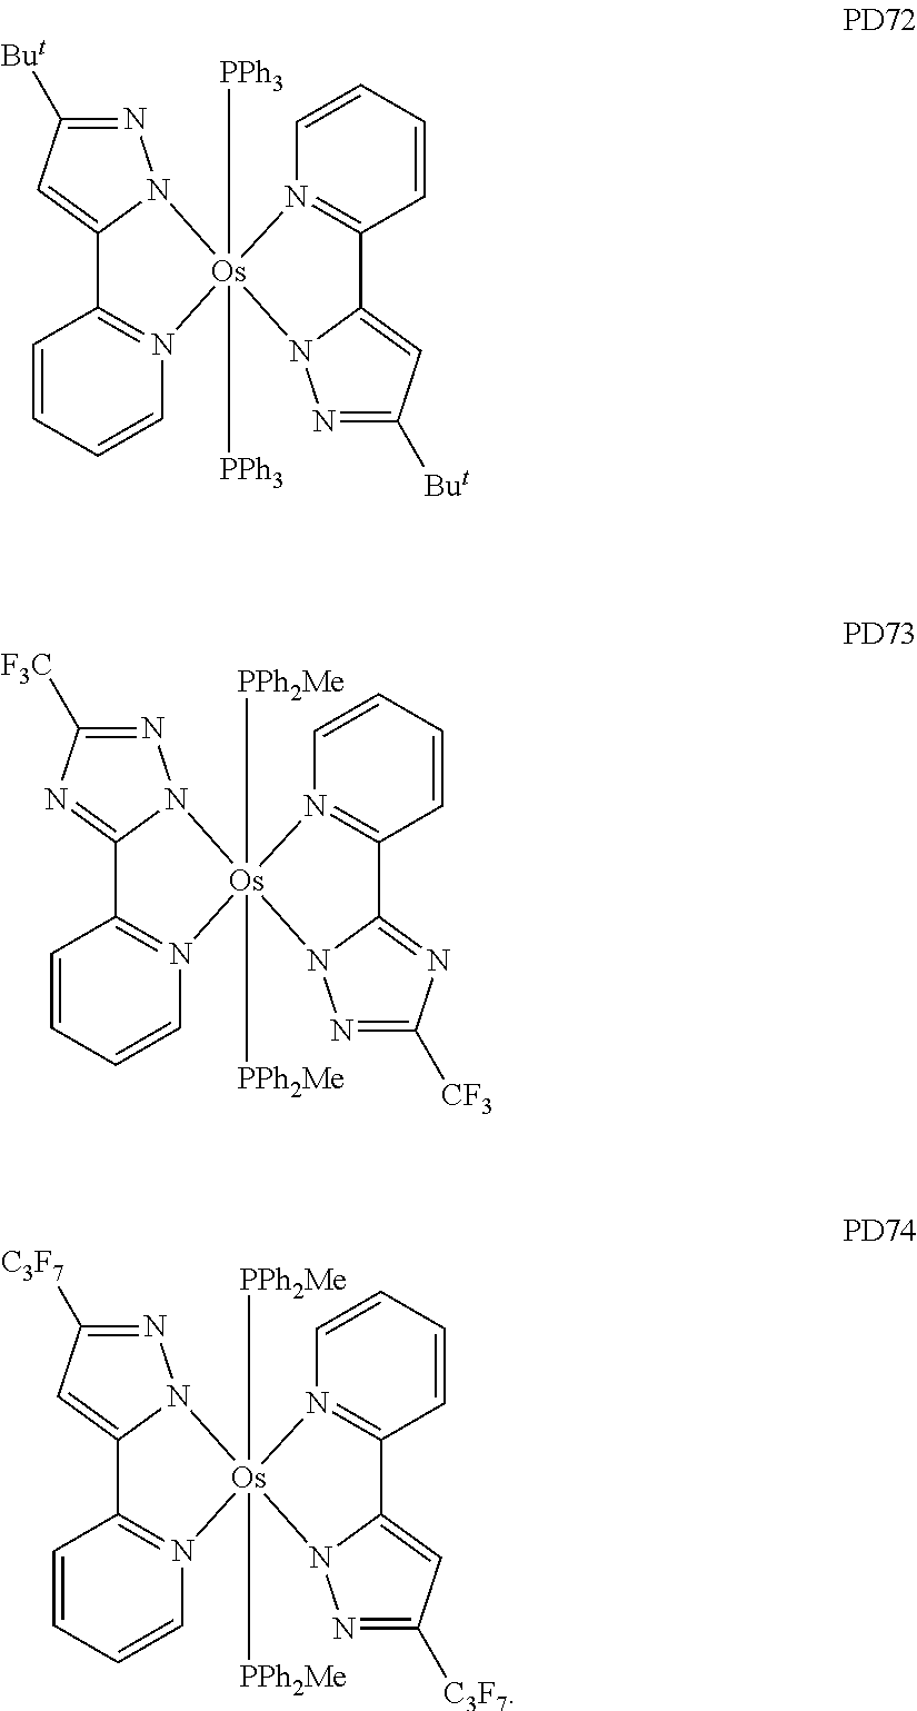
N1=C([But])C=C2N1[Os]1([PPh3])([PPh3])(N3=C2C=CC=C3)N2N=C([But])C=C2C2=N1C=CC=C2.N1=C([F3C])N=C2N1[Os]1([PPh2Me])([PPh2Me])(N3=C2C=CC=C3)N2N=C([CF3])N=C2C2=N1C=CC=C2.N1=C([C3F7])C=C2N1[Os]1([PPh2Me])([PPh2Me])(N3=C2C=CC=C3)N2N=C([C3F7])C=C2C2=N1C=CC=C2
